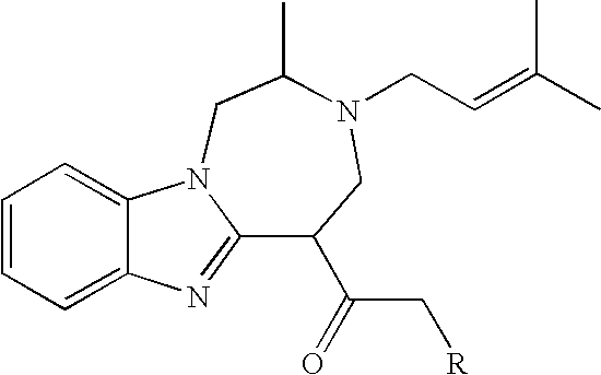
C1=CC=C2C(=C1)N1C(=N2)C(C(=O)C[R])CN(CC=C(C)C)C(C)C1
